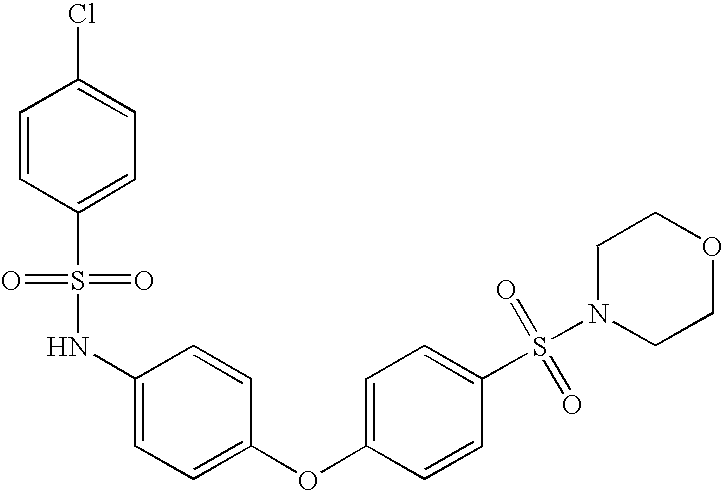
C1=CC(OC2=CC=C(S(=O)(=O)N3CCOCC3)C=C2)=CC=C1NS(C1=CC=C(Cl)C=C1)(=O)=O
